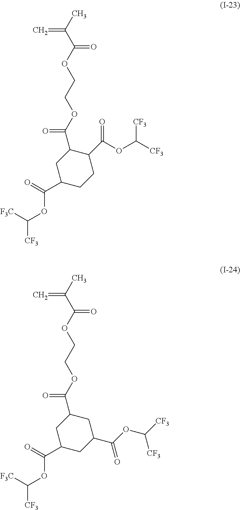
C=C(C)C(OCCOC(=O)C1CC(C(=O)OC([CF3])[F3C])CCC1C(OC([CF3])[CF3])=O)=O.C=C(C)C(OCCOC(=O)C1CC(C(=O)OC([CF3])[F3C])CC(C(OC([CF3])[CF3])=O)C1)=O
